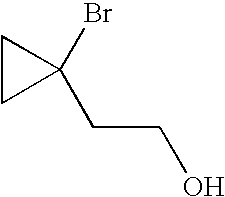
C1CC1(Br)CCO
